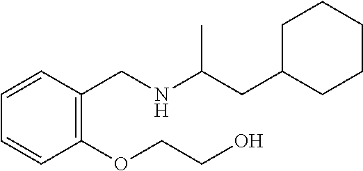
C1(CC(NCC2=C(OCCO)C=CC=C2)C)CCCCC1
